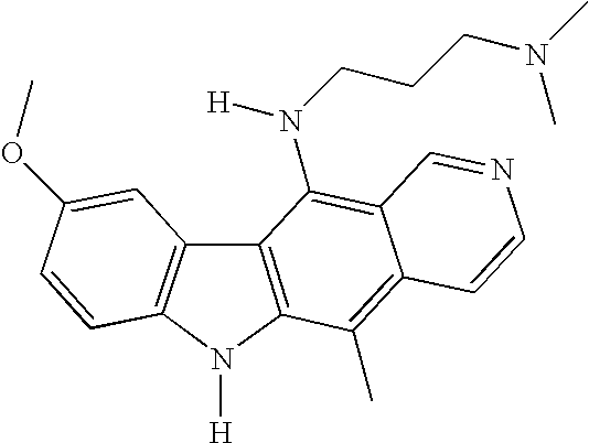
C12=C(C(C)=C3C(=C1N([H])CCCN(C)C)C=NC=C3)N([H])C1=C2C=C(OC)C=C1
